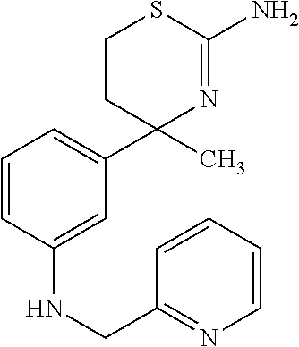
C1=CC(NCC2=NC=CC=C2)=CC(C2(C)N=C(N)SCC2)=C1
